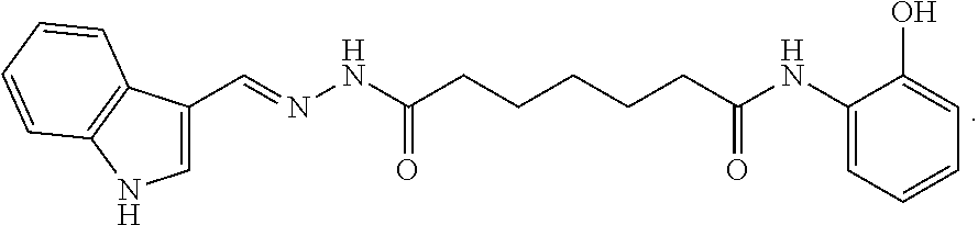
N(=CC1=CNC2=C1C=CC=C2)NC(CCCCCC(NC1=CC=CC=C1O)=O)=O
